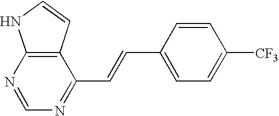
N1=CN=C(C=CC2=CC=C([CF3])C=C2)C2=C1NC=C2
